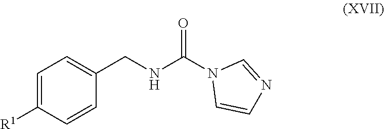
C1=C([R1])C=CC(CNC(=O)N2C=CN=C2)=C1
